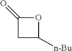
C1(=O)CC([n-Bu])O1
